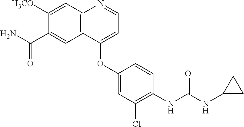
C12=C(C=C([H3CO])C(C(N)=O)=C1)N=CC=C2OC1=CC(Cl)=C(NC(NC2CC2)=O)C=C1
